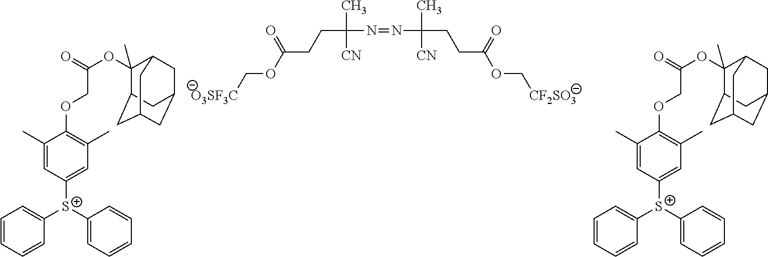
[O3SF3C]COC(CCC(C)([CN])N=NC(CCC(OC[CF2SO3])=O)(C)[CN])=O.C1([S+](C2=CC=CC=C2)C2=CC=CC=C2)=CC(C)=C(OCC(OC2(C)C3CC4CC(CC2C4)C3)=O)C(C)=C1.C1([S+](C2=CC=CC=C2)C2=CC=CC=C2)=CC(C)=C(OCC(OC2(C)C3CC4CC(CC2C4)C3)=O)C(C)=C1
